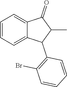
C1=CC=C2C(=C1)C(=O)C(C)C2C1=C(Br)C=CC=C1
